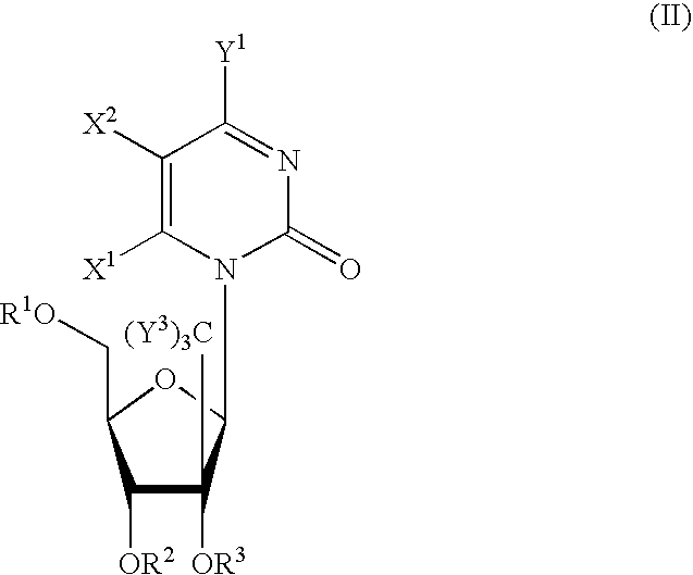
C1([OR2])C([OR3])([(Y3)3C])C(N2C([X1])=C([X2])C([Y1])=NC2=O)OC1C[R1O]
